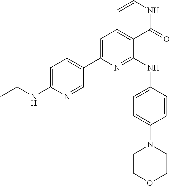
C1=C(NCC)N=CC(C2=CC3=C(C(NC4=CC=C(N5CCOCC5)C=C4)=N2)C(=O)NC=C3)=C1
